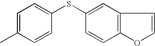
C1(SC2=CC3=C(C=C2)OC=C3)=CC=C(C)C=C1
